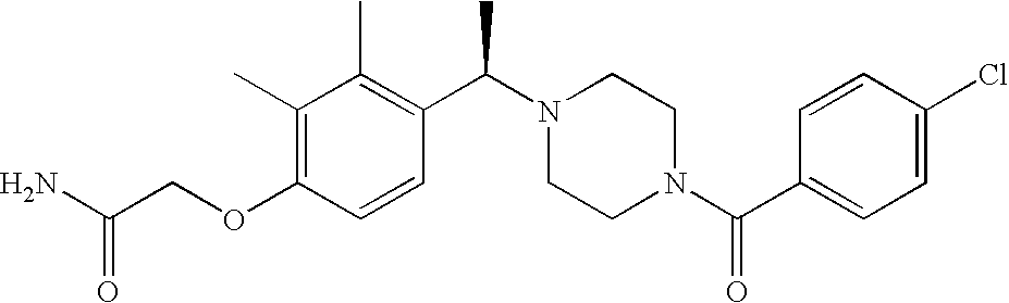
C(OC1=C(C)C(C)=C(C(N2CCN(C(C3=CC=C(Cl)C=C3)=O)CC2)C)C=C1)C(N)=O
